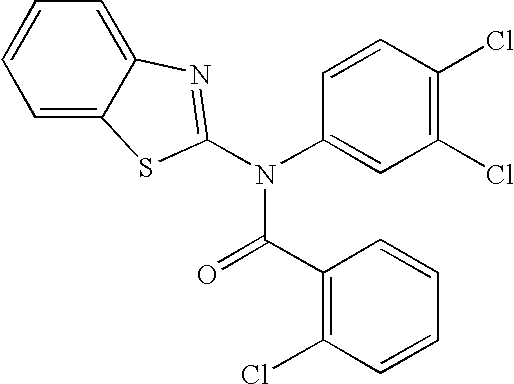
C1=C2C(=CC=C1)N=C(N(C1=CC(Cl)=C(Cl)C=C1)C(C1=C(Cl)C=CC=C1)=O)S2
